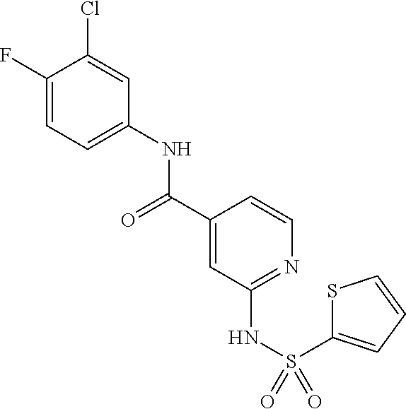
C1(F)=CC=C(NC(C2=CC(NS(=O)(=O)C3=CC=CS3)=NC=C2)=O)C=C1Cl
